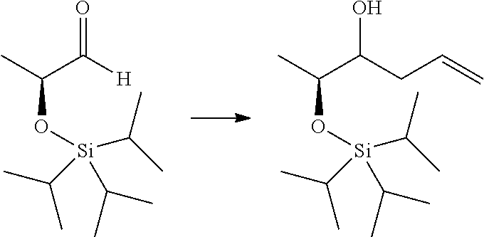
C(O[Si](C(C)C)(C(C)C)C(C)C)(C)C(CC=C)O.C(O[Si](C(C)C)(C(C)C)C(C)C)(C)C([H])=O
